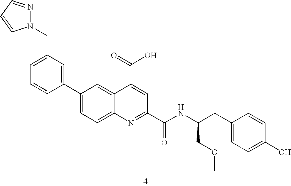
N1(CC2=CC=CC(C3=CC=C4C(=C3)C(C(=O)O)=CC(C(NC(CC3=CC=C(O)C=C3)COC)=O)=N4)=C2)N=CC=C1
